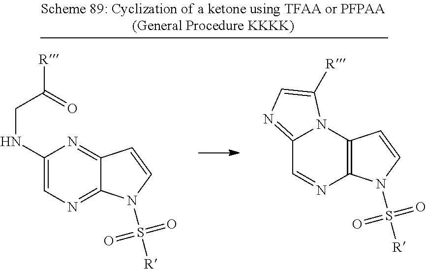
C1(NCC([R])=O)=CN=C2C(=N1)C=CN2S([R])(=O)=O.C12=NC=C([R])N1C1=C(N=C2)N(S([R])(=O)=O)C=C1
